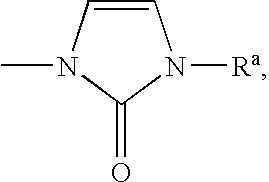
C1=CN(C)C(=O)N1[Ra]
